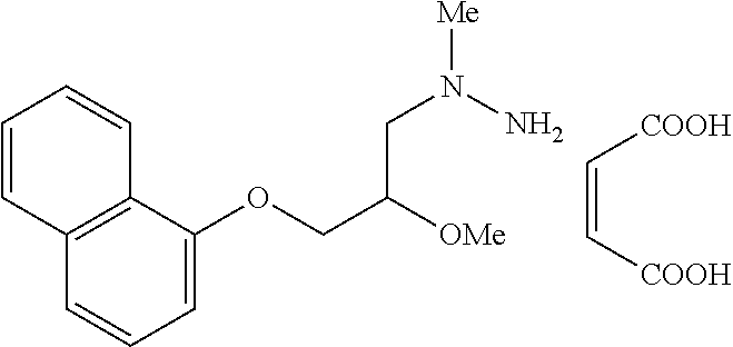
C1=C(OCC([OMe])CN([Me])N)C2=C(C=C1)C=CC=C2.C(=C[COOH])[COOH]
